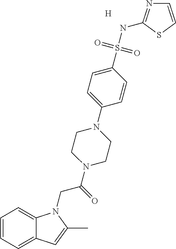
[H].C1=CC=C2C(=C1)N(CC(=O)N1CCN(C3=CC=C(S(NC4=NC=CS4)(=O)=O)C=C3)CC1)C(C)=C2
